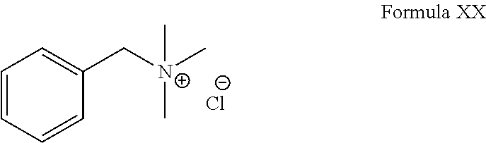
C1=CC=CC(C[N+](C)(C)C)=C1.[Cl-]
